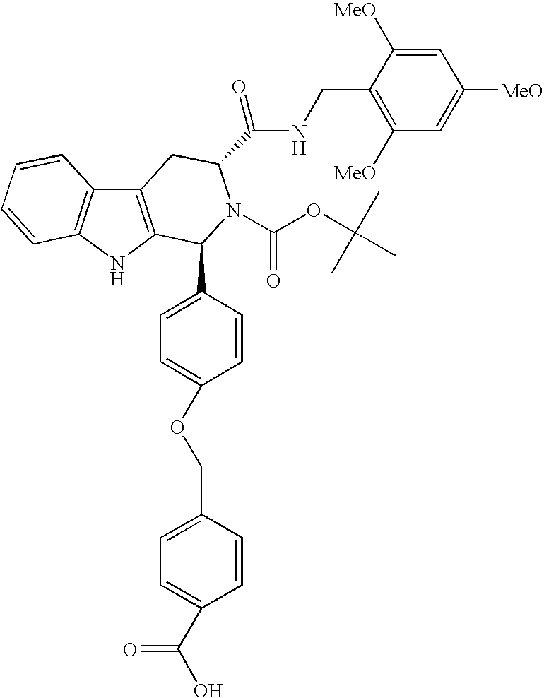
N1C2=C(C3=C1C=CC=C3)CC(C(NCC1=C([MeO])C=C([MeO])C=C1[MeO])=O)N(C(OC(C)(C)C)=O)C2C1=CC=C(OCC2=CC=C(C(O)=O)C=C2)C=C1
